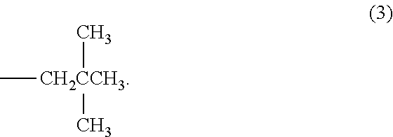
C[CH2CCH3](C)C
